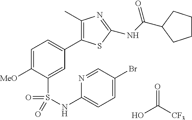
C1(C)=C(C2=CC=C([MeO])C(S(=O)(=O)NC3=CC=C(Br)C=N3)=C2)SC(NC(=O)C2CCCC2)=N1.OC([CF3])=O
